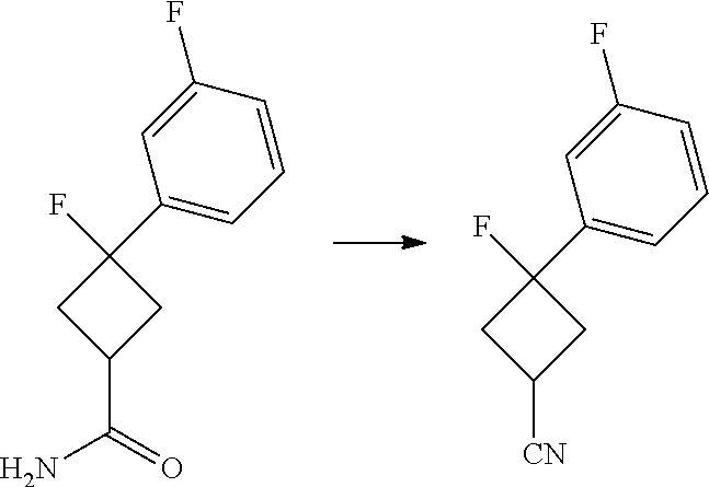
C1C([CN])CC1(F)C1=CC=CC(F)=C1.C1C(C(=O)N)CC1(F)C1=CC=CC(F)=C1
